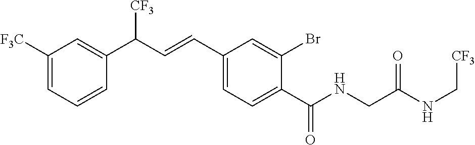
C1=C([F3C])C=C(C(C=CC2=CC=C(C(NCC(NC[CF3])=O)=O)C(Br)=C2)[CF3])C=C1
